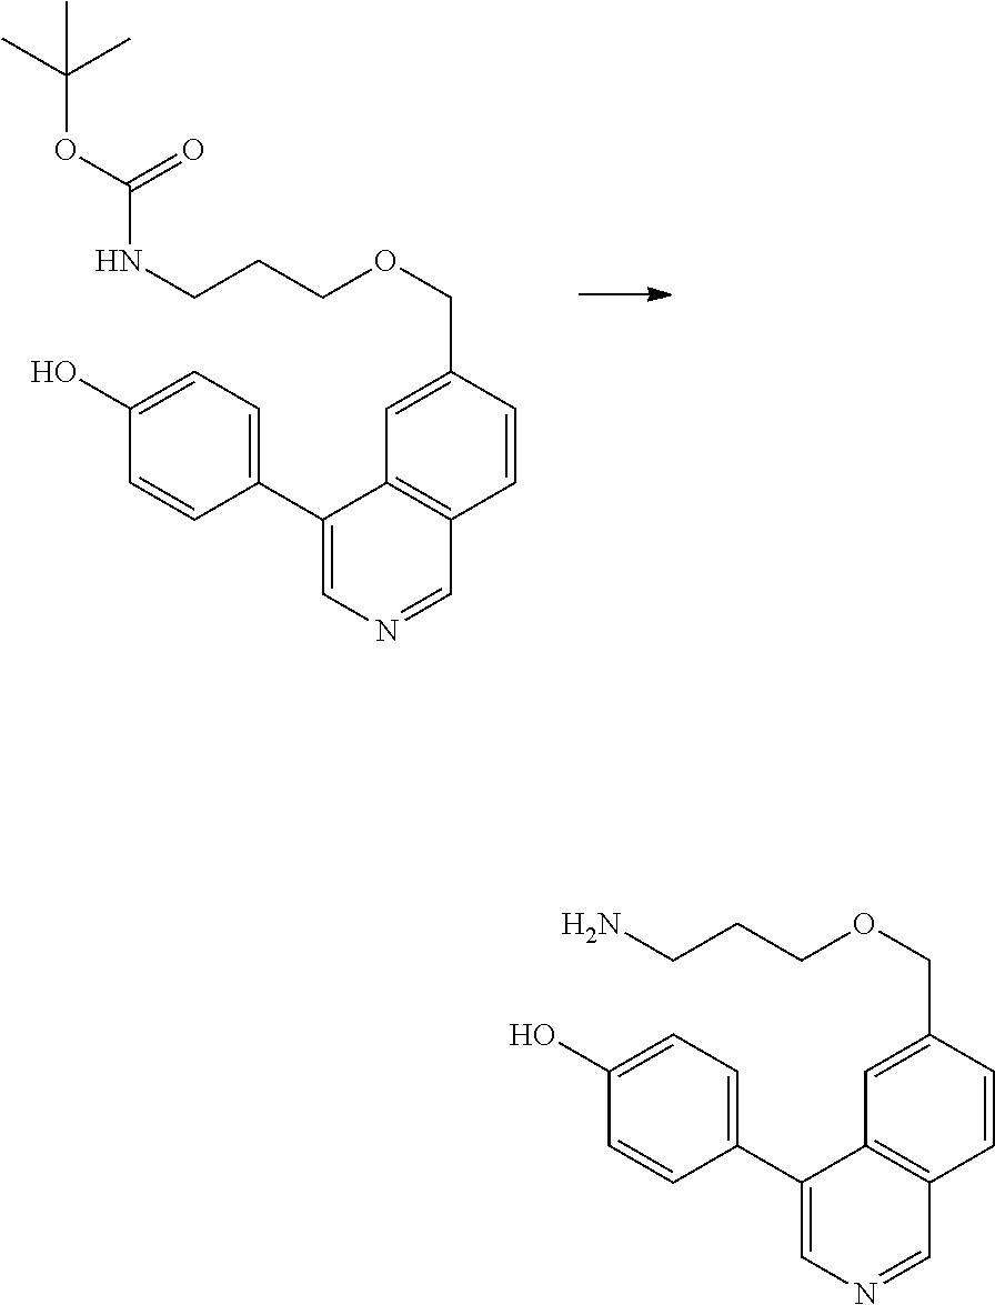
C1(C2=CC=C(O)C=C2)=CN=CC2=C1C=C(COCCCNC(OC(C)(C)C)=O)C=C2.C1(C2=CC=C(O)C=C2)=CN=CC2=C1C=C(COCCCN)C=C2
